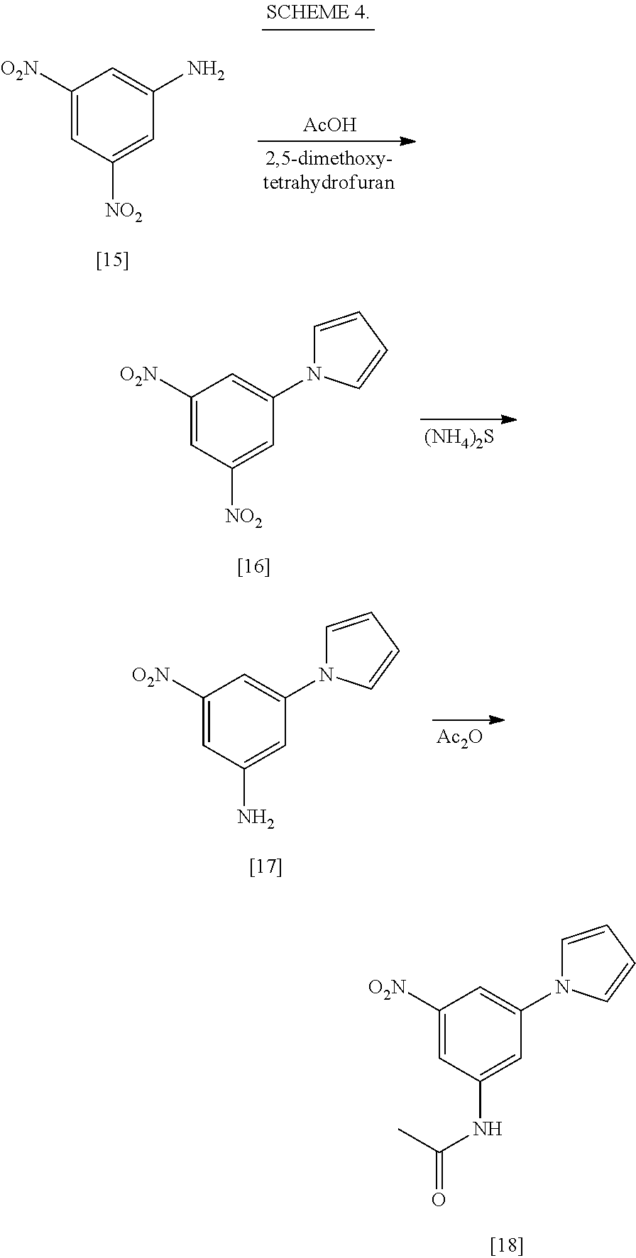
C1([O2N])=CC([NO2])=CC(N2C=CC=C2)=C1.[(NH4)2S].C1([O2N])=CC(N)=CC(N2C=CC=C2)=C1.[Ac2O].C1([O2N])=CC(NC(C)=O)=CC(N2C=CC=C2)=C1.C1([O2N])=CC([NO2])=CC(N)=C1.[AcOH]
